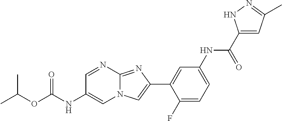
C1=NC2=NC(C3=CC(NC(C4=CC(C)=NN4)=O)=CC=C3F)=CN2C=C1NC(OC(C)C)=O
